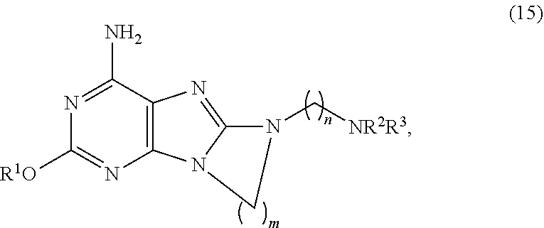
N1=C(N)C2=C(N=C1[R1O])N1C(=N2)N(C[NR2R3])C1
